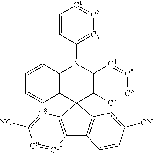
C1=CC=CC2=C1N(C1=[C3][C2]=[C1]C=C1)C([C4]=[C5][C6])=C([C7])C21C2=C(C3=C1[C8]=C([NC])[C9]=[C10]3)C=CC([CN])=C2
